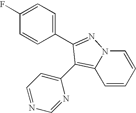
C1=CC=CN2C1=C(C1=CC=NC=N1)C(C1=CC=C(F)C=C1)=N2
